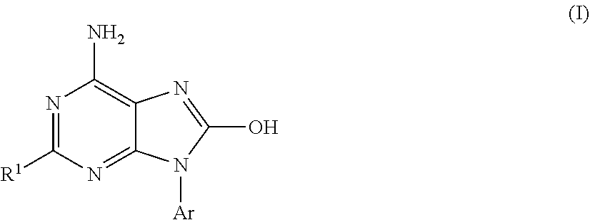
N1=C([R1])N=C2C(=C1N)N=C(O)N2[Ar]
